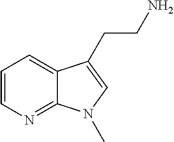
C12=CC=CN=C1N(C)C=C2CCN
